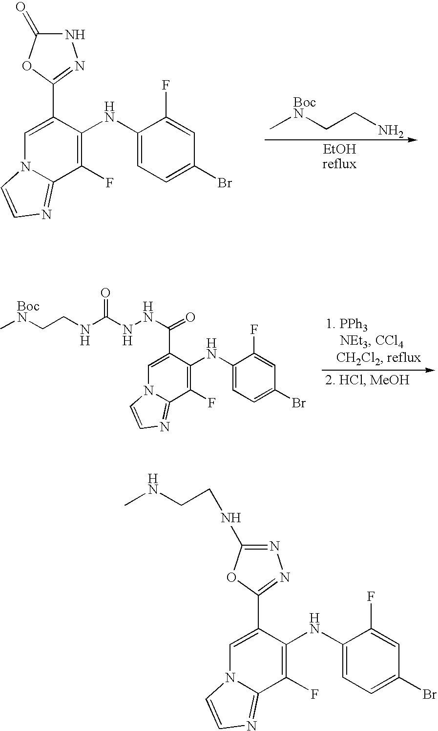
C1(F)=C(NC2=CC=C(Br)C=C2F)C(C2=NNC(=O)O2)=CN2C1=NC=C2.C[BocN]CCN.C1(F)=C(NC2=CC=C(Br)C=C2F)C(C(NNC(NCC[BocN]C)=O)=O)=CN2C1=NC=C2.C1(F)=C(NC2=CC=C(Br)C=C2F)C(C2=NN=C(NCCNC)O2)=CN2C1=NC=C2
